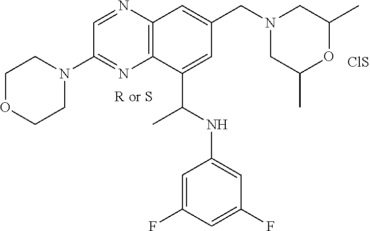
C1OCCN(C2=NC3=C(N=C2)C=C(CN2CC(C)OC(C)C2)C=C3C(NC2=CC(F)=CC(F)=C2)C)C1.[ClS]
